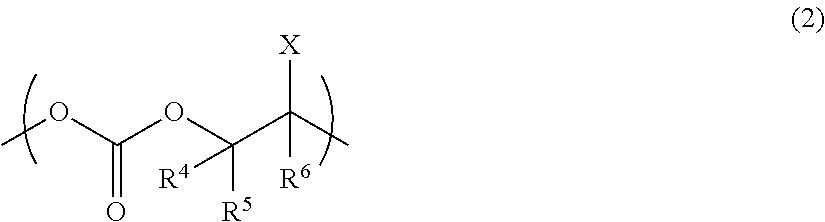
COC(OC(C(C)([X])[R6])([R5])[R4])=O
